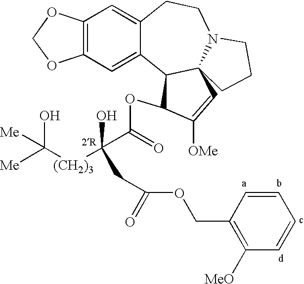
C12=C(C=C3C(=C1)CCN1C4(C3C(OC(=O)C([(CH2)3]C([Me])(O)[Me])(O)CC(=O)OCC3=C([MeO])C=CC=C3)C([OMe])=C4)CCC1)OCO2
